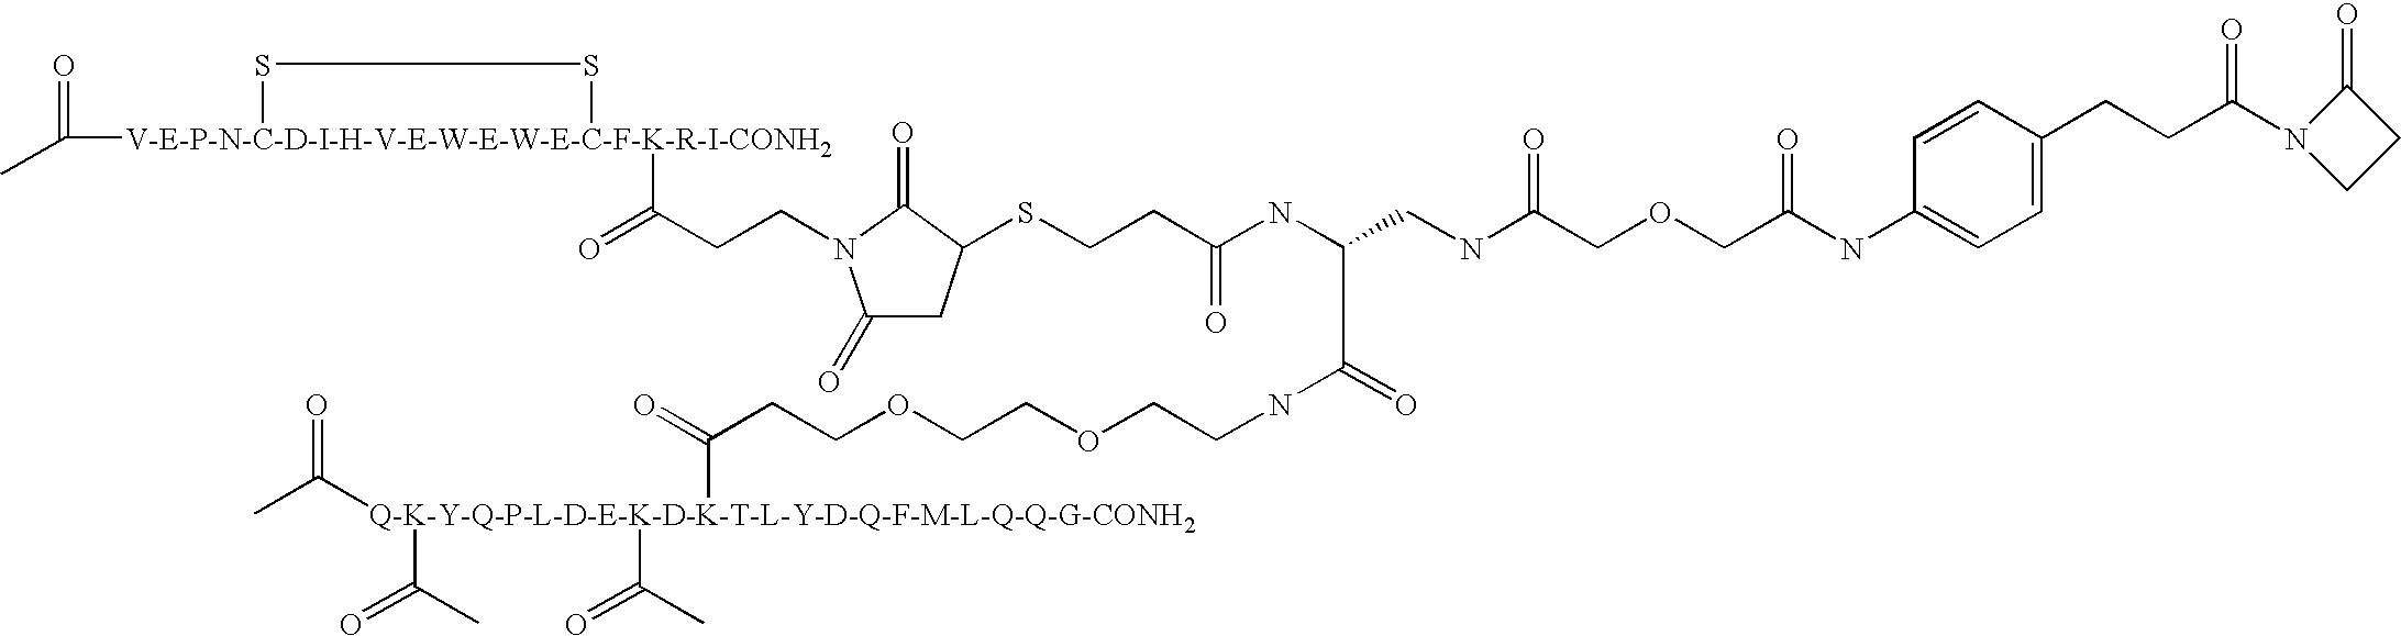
C(CN1C(=O)CC(SCCC(NC(C(=O)NCCOCCOCCC(=O)[Q-K-Y-Q-P-L-D-E-K-D-K-T-L-Y-D-Q-F-M-L-Q-Q-G-CONH2](C(C)=O)(C(=O)C)C(=O)C)CNC(COCC(NC2=CC=C(CCC(N3CCC3=O)=O)C=C2)=O)=O)=O)C1=O)C(=O)[V-E-P-N-C-D-I-H-V-E-W-E-W-E-C-F-K-R-I-CONH2]1(C(C)=O)SS1
